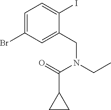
C1=C(Br)C=C(CN(CC)C(=O)C2CC2)C(I)=C1
